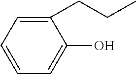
C1=C(CCC)C(O)=CC=C1
